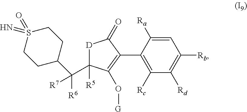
C1=C([Ra])C(C2=C(O[G])C([R5])(C([R6])([R7])C3CCS(=N)(=O)CC3)[D]C2=O)=C([Rc])C([Rd])=C1[Rb]
